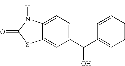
C12=CC(C(C3=CC=CC=C3)O)=CC=C1N([H])C(=O)S2
